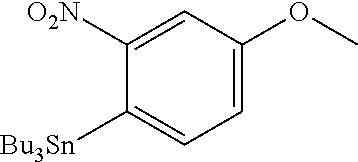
C1=C(OC)C=C([O2N])C([Bu3Sn])=C1
